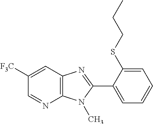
C1([F3C])=CC2=C(N=C1)N(C)C(C1=CC=CC=C1SCCC)=N2
